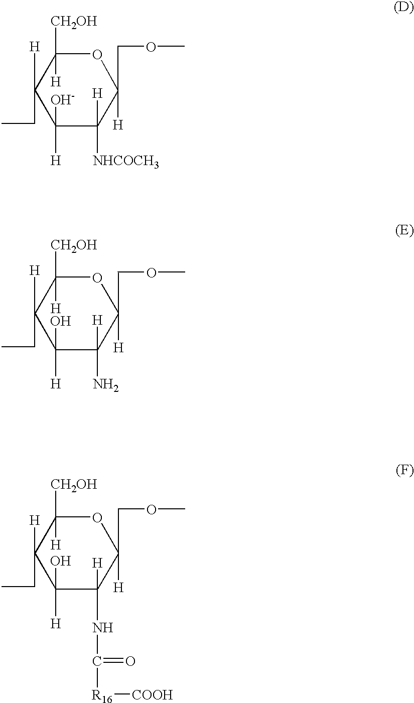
C1(COC)([H])C([NHCOCH3])([H])C([O-])([H])C([H])(CC)C([CH2OH])([H])O1.[H]C1(CC)C([CH2OH])([H])OC(COC)([H])C(N)([H])C1([H])O.[H]C1(CC)C([CH2OH])([H])OC(COC)([H])C(NC(=O)[R16][COOH])([H])C1([H])O
